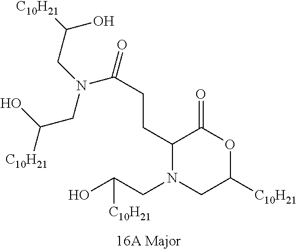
C1(CCC(N(CC(O)[C10H21])CC(O)[C10H21])=O)N(CC(O)[C10H21])CC([C10H21])OC1=O
